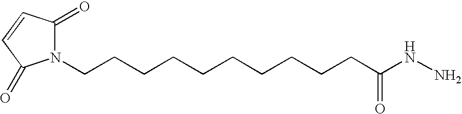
C1(=O)C=CC(=O)N1CCCCCCCCCCC(NN)=O
